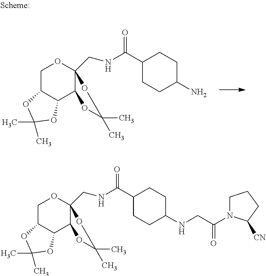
C1C2C(C3C(CNC(C4CCC(N)CC4)=O)(O1)OC(C)(C)O3)OC(C)(C)O2.C1C2C(C3C(CNC(C4CCC(NCC(N5CCCC5[CN])=O)CC4)=O)(O1)OC(C)(C)O3)OC(C)(C)O2
